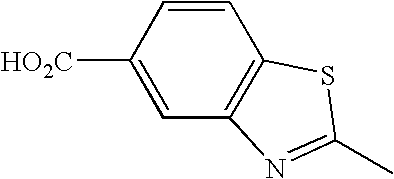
C1=CC([HO2C])=CC2=C1SC(C)=N2
